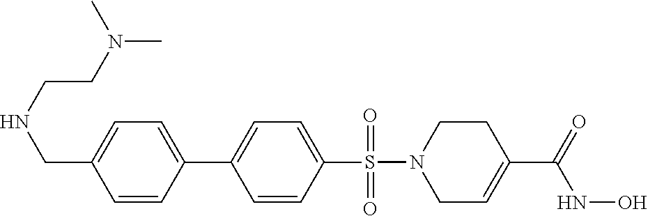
C1C=C(C(NO)=O)CCN1S(=O)(=O)C1=CC=C(C2=CC=C(CNCCN(C)C)C=C2)C=C1
